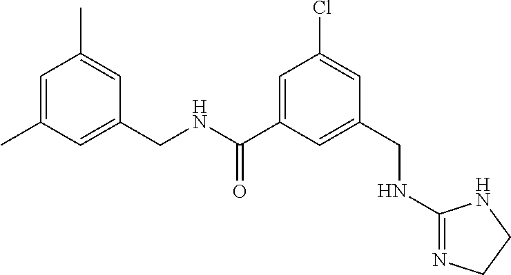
C1(CNC(C2=CC(Cl)=CC(CNC3=NCCN3)=C2)=O)=CC(C)=CC(C)=C1
